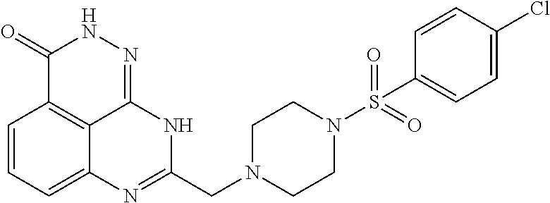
C1=CC=C2C3=C1C(=O)NN=C3NC(CN1CCN(S(=O)(=O)C3=CC=C(Cl)C=C3)CC1)=N2
